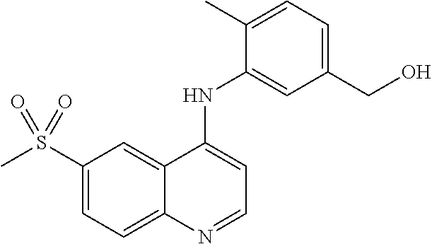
C1(S(C)(=O)=O)=CC=C2C(=C1)C(NC1=CC(CO)=CC=C1C)=CC=N2
